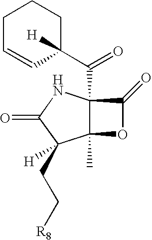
C12(C)C(C(C3([H])CCCC=C3)=O)(NC(=O)C1(CC[R8])[H])C(=O)O2
